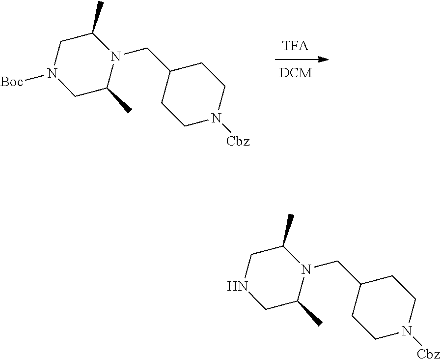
C1(CN2C(C)CN([Boc])CC2C)CCN([Cbz])CC1.C1(CN2C(C)CNCC2C)CCN([Cbz])CC1
